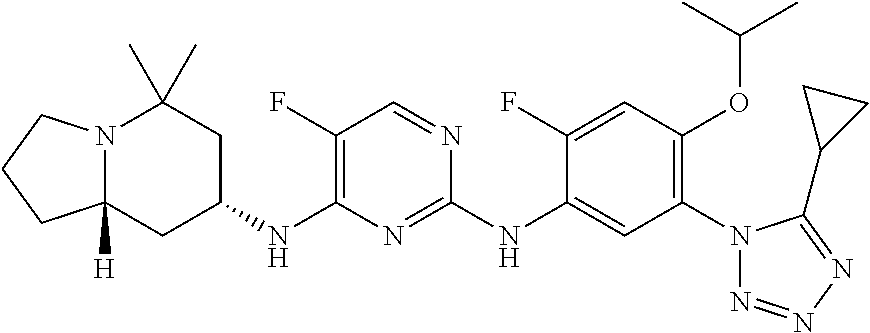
N12C([H])(CC(NC3=C(F)C=NC(NC4=CC(N5N=NN=C5C5CC5)=C(OC(C)C)C=C4F)=N3)CC1(C)C)CCC2
